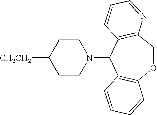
[CH2CH2]C1CCN(C2C3=C(OCC4=C2C=CC=N4)C=CC=C3)CC1
